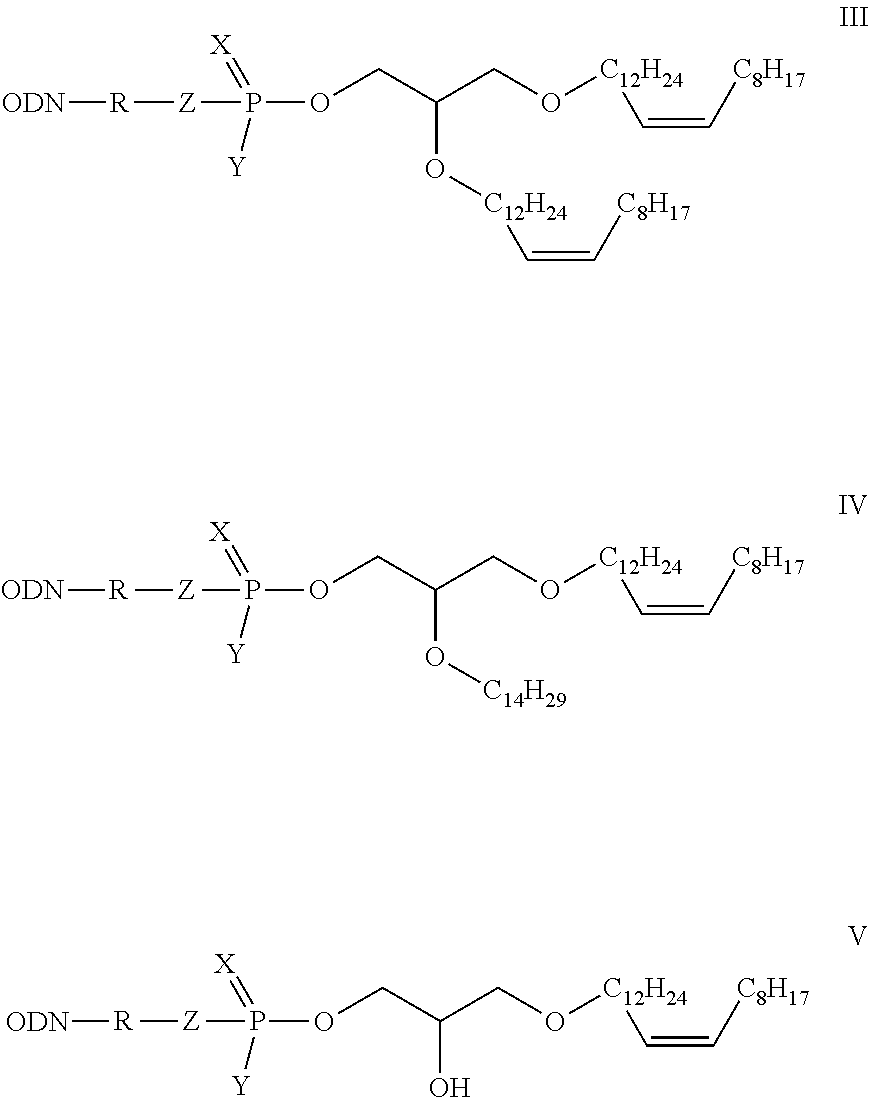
[ODN][R][Z]P([Y])(=[X])OCC(CO[C12H24]C=C[C8H17])O[C12H24]C=C[C8H17].[ODN][R][Z]P([Y])(=[X])OCC(CO[C12H24]C=C[C8H17])O[C14H29].[ODN][R][Z]P([Y])(=[X])OCC(CO[C12H24]C=C[C8H17])O
